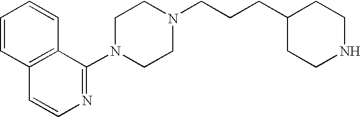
C1=CC2=C(C=C1)C(N1CCN(CCCC3CCNCC3)CC1)=NC=C2
